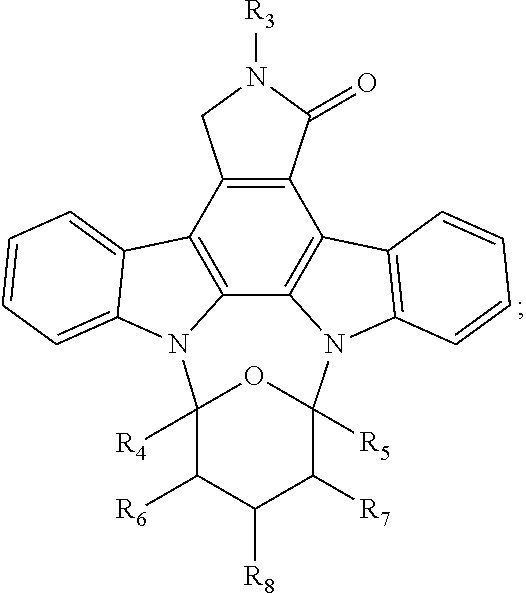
C12=C3C4=C(C5=C1CN([R3])C5=O)C1=C(N4C4([R5])C([R7])C([R8])C([R6])C([R4])(N3C3=CC=CC=C23)O4)C=CC=C1
